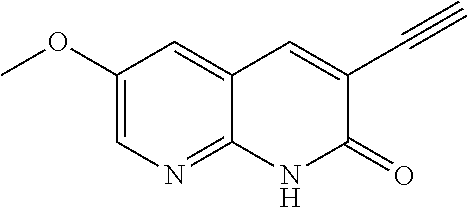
C1(OC)=CN=C2C(=C1)C=C(C#C)C(=O)N2
